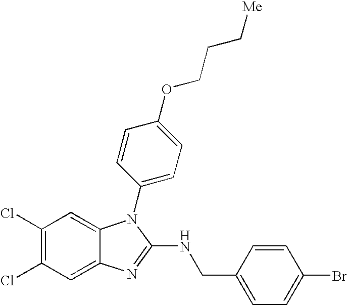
C1(Cl)=C(Cl)C=C2C(=C1)N(C1=CC=C(OCCC[Me])C=C1)C(NCC1=CC=C(Br)C=C1)=N2
